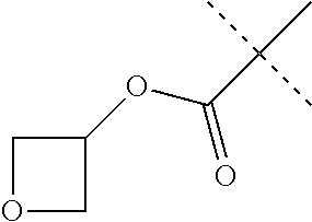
C1(OC(=O)C(C)(C)C)COC1
